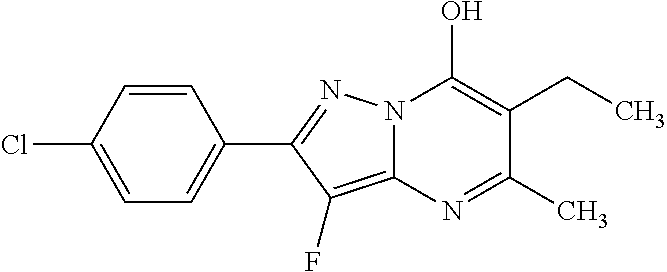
C12=C(F)C(C3=CC=C(Cl)C=C3)=NN1C(O)=C(CC)C(C)=N2
